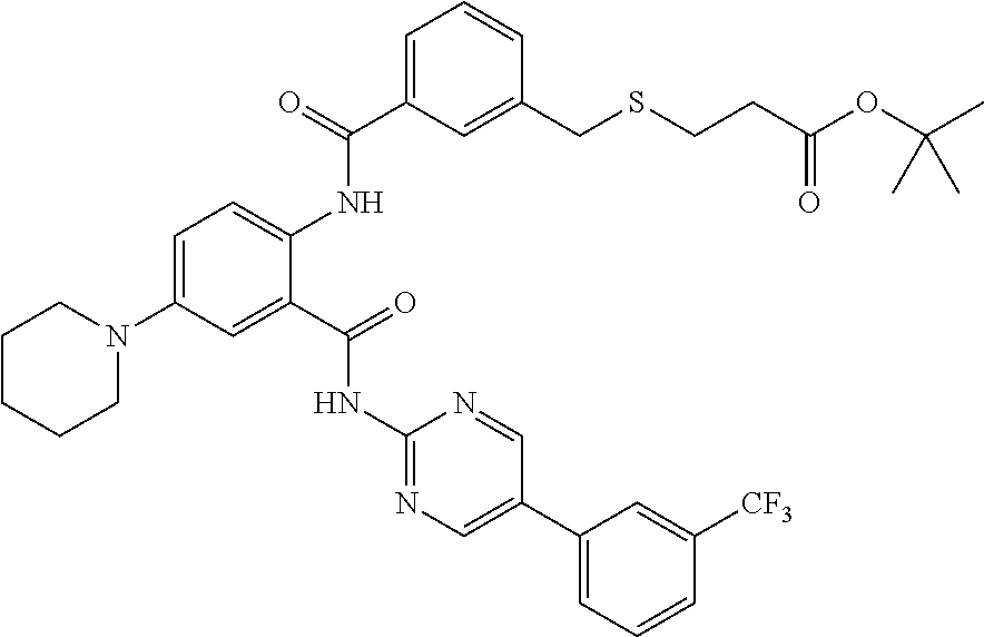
C1=C(N2CCCCC2)C=C(C(=O)NC2=NC=C(C3=CC=CC([CF3])=C3)C=N2)C(NC(C2=CC=CC(CSCCC(=O)OC(C)(C)C)=C2)=O)=C1
